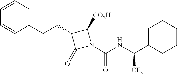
N1(C(NC(C2CCCCC2)[CF3])=O)C([CO2H])C(CCC2=CC=CC=C2)C1=O
